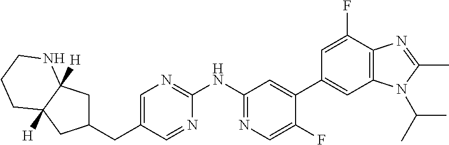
C(C1=CN=C(NC2=NC=C(F)C(C3=CC4=C(C(F)=C3)N=C(C)N4C(C)C)=C2)N=C1)C1CC2([H])C([H])(C1)CCCN2
